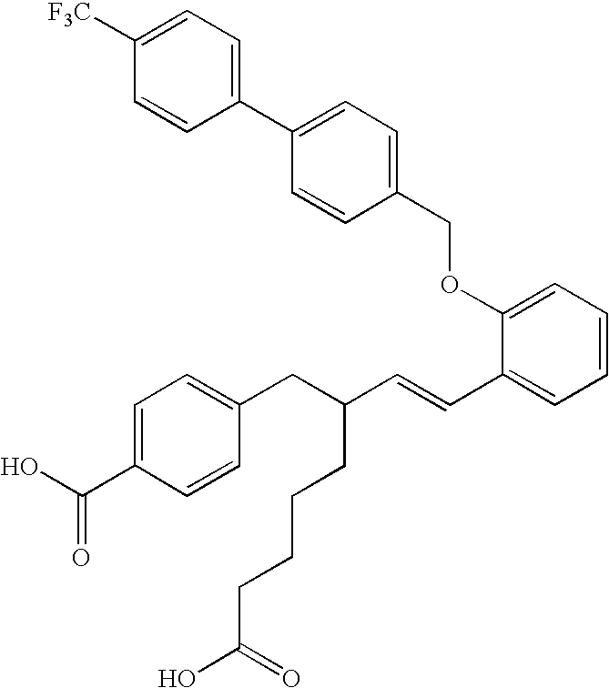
C1([F3C])=CC=C(C2=CC=C(COC3=CC=CC=C3C=CC(CC3=CC=C(C(O)=O)C=C3)CCCCC(O)=O)C=C2)C=C1
